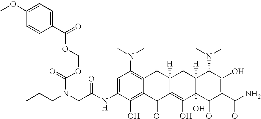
C(N(CC(=O)NC1=CC(N(C)C)=C2C(=C1O)C(=O)C1=C(O)C3(O)C([H])(CC1([H])C2)C(N(C)C)C(O)=C(C(N)=O)C3=O)C(OCOC(C1=CC=C(OC)C=C1)=O)=O)CC
